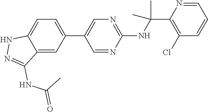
C1(C2=CC=C3C(=C2)C(NC(C)=O)=NN3)=CN=C(NC(C2=C(Cl)C=CC=N2)(C)C)N=C1
